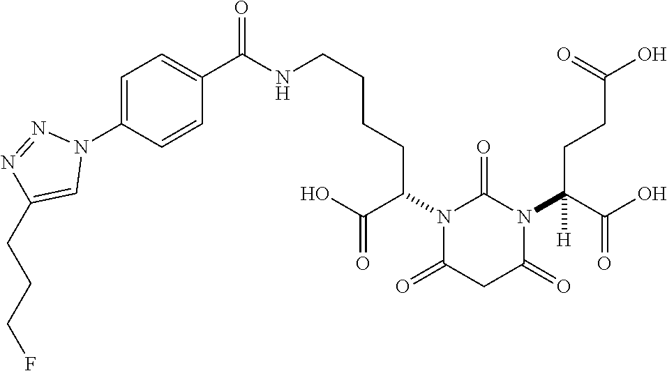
C1(N2N=NC(CCCF)=C2)=CC=C(C(=O)NCCCCC(N2C(=O)CC(=O)N(C(CCC(O)=O)(C(=O)O)[H])C2=O)C(O)=O)C=C1
